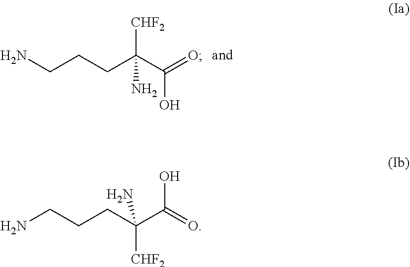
NCCCC(C(=O)O)([CHF2])N.NCCCC(C(=O)O)([CHF2])N
